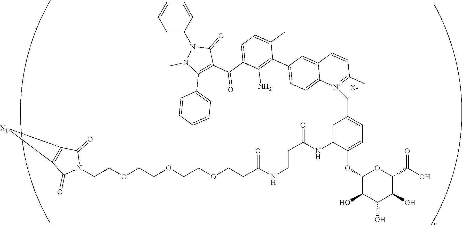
C(COCCOCCOCCC(NCCC(=O)NC1=CC(C[N+]2=C(C)C=CC3=CC(C4=C(N)C(C(C5=C(C6=CC=CC=C6)N(C)N(C6=CC=CC=C6)C5=O)=O)=CC=C4C)=CC=C32)=CC=C1OC1C(O)C(O)C(O)C(C(O)=O)O1)=O)N1C(=O)C2=C(C1=O)[X1]2.[X-]
